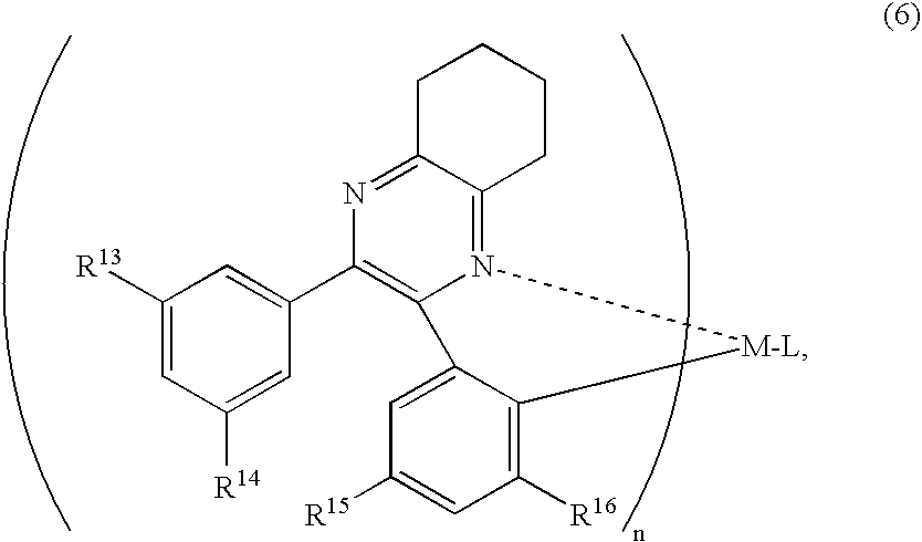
N12=C3C(=NC(C4=CC([R13])=CC([R14])=C4)=C1C1=CC([R15])=CC([R16])=C1[M-L]2)CCCC3
